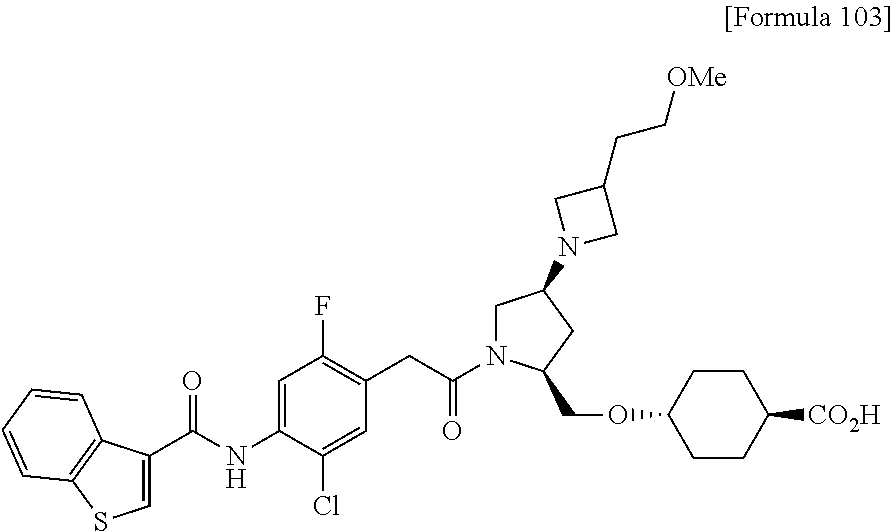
C1=C(NC(C2=CSC3=C2C=CC=C3)=O)C(Cl)=CC(CC(=O)N2CC(N3CC(CC[OMe])C3)CC2COC2CCC([CO2H])CC2)=C1F
